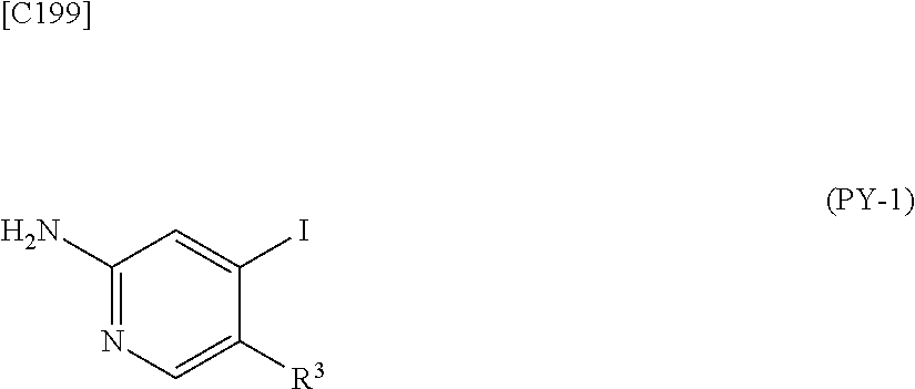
[[C199]].C1(N)=NC=C([R3])C(I)=C1
